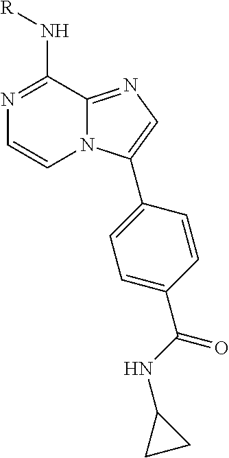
C1=C(C(NC2CC2)=O)C=CC(C2=CN=C3N2C=CN=C3N[R])=C1
